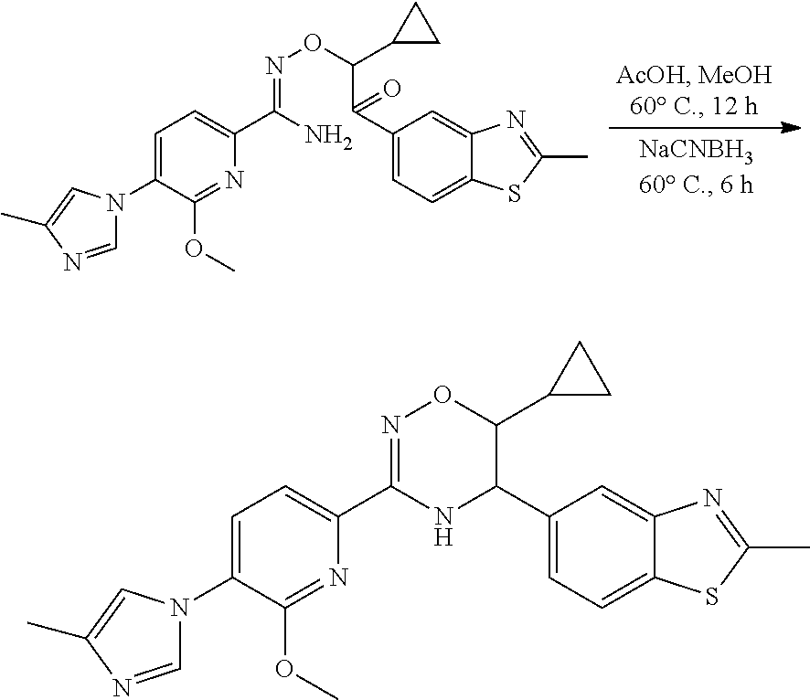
C1(N2C=NC(C)=C2)=CC=C(C(N)=NOC(C2CC2)C(=O)C2=CC=C3C(=C2)N=C(C)S3)N=C1OC.C1(N2C=NC(C)=C2)=CC=C(C2=NOC(C3CC3)C(C3=CC=C4C(=C3)N=C(C)S4)N2)N=C1OC
